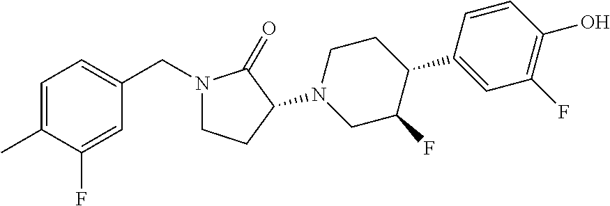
C1=C(C)C(F)=CC(CN2CCC(N3CC(F)C(C4=CC(F)=C(O)C=C4)CC3)C2=O)=C1
